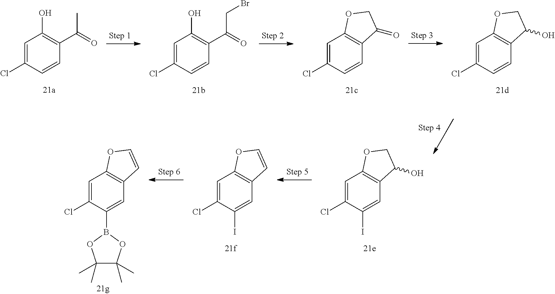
C1=C(Cl)C=CC(C(=O)C)=C1O.C1=C(Cl)C=CC(C(=O)CBr)=C1O.C1=C(Cl)C=CC2=C1OCC2=O.C1=C(Cl)C=CC2=C1OCC2O.C1=C(Cl)C(I)=CC2=C1OCC2O.C1=C(Cl)C(I)=CC2=C1OC=C2.C1=C(Cl)C(B2OC(C)(C)C(C)(C)O2)=CC2=C1OC=C2
